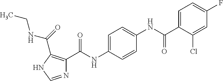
C1=C(NC(C2=C(C(=O)NCC)NC=N2)=O)C=CC(NC(C2=CC=C(F)C=C2Cl)=O)=C1
